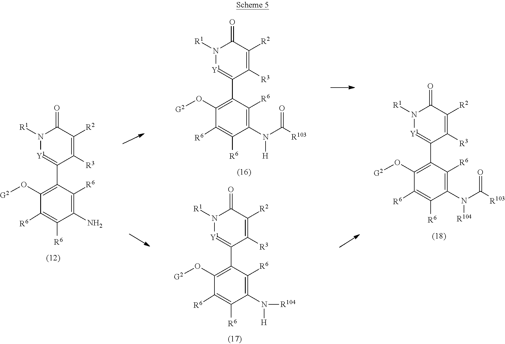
N1([R1])[Y1]=C(C2=C(O[G2])C([R6])=C([R6])C(N([H])C([R103])=O)=C2[R6])C([R3])=C([R2])C1=O.N1([R1])[Y1]=C(C2=C(O[G2])C([R6])=C([R6])C(N([R104])[H])=C2[R6])C([R3])=C([R2])C1=O.N1([R1])[Y1]=C(C2=C(O[G2])C([R6])=C([R6])C(N([R104])C([R103])=O)=C2[R6])C([R3])=C([R2])C1=O.N1([R1])[Y1]=C(C2=C(O[G2])C([R6])=C([R6])C(N)=C2[R6])C([R3])=C([R2])C1=O
